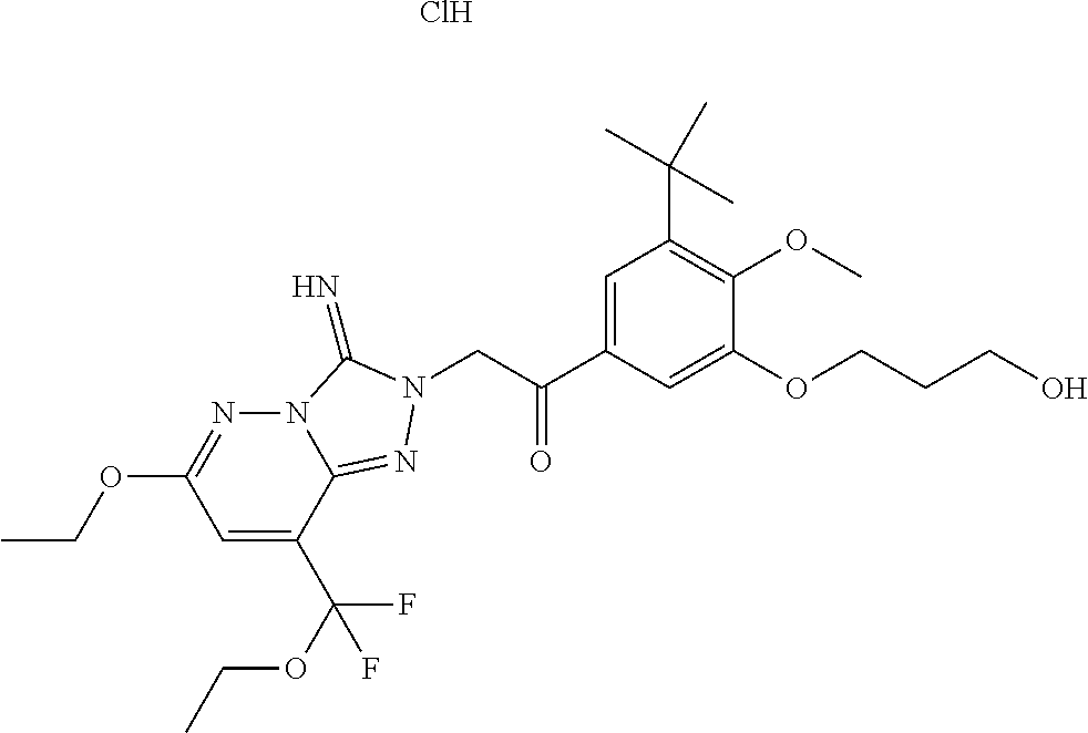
C1=C(C(OCC)(F)F)C2=NN(CC(C3=CC(C(C)(C)C)=C(OC)C(OCCCO)=C3)=O)C(=N)N2N=C1OCC.Cl
